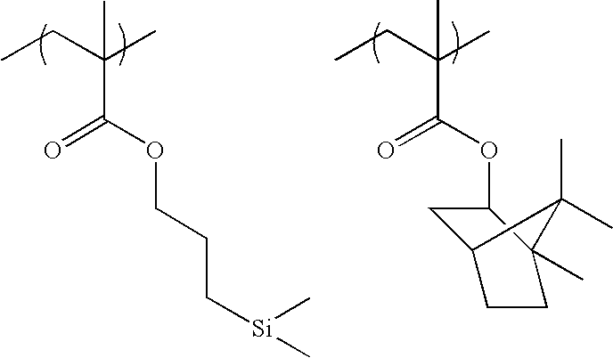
CCC(C)(C(OCCC[Si](C)C)=O)C.CCC(C)(C(=O)OC1CC2CCC1(C)C2(C)C)C
